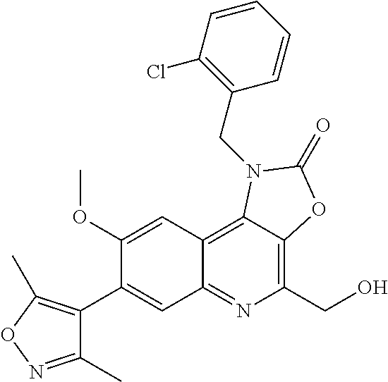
C1(C2=CC3=NC(CO)=C4C(=C3C=C2OC)N(CC2=C(Cl)C=CC=C2)C(=O)O4)=C(C)ON=C1C
